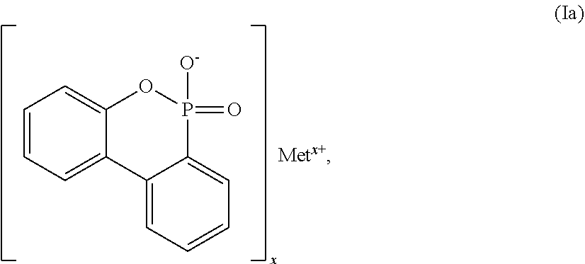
C1=C2C3=CC=CC=C3OP(=O)([O-])C2=CC=C1
